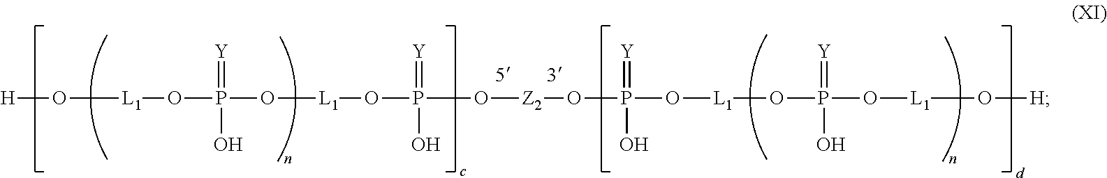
O(P(O[L1]OP(O[L1]O[H])(=[Y])O)(=[Y])O)[Z2]OP(O[L1]OP(O[L1]O[H])(=[Y])O)(=[Y])O
